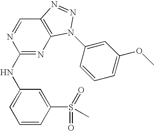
C1=CC(S(=O)(=O)C)=CC(NC2=NC3=C(C=N2)N=NN3C2=CC(OC)=CC=C2)=C1
